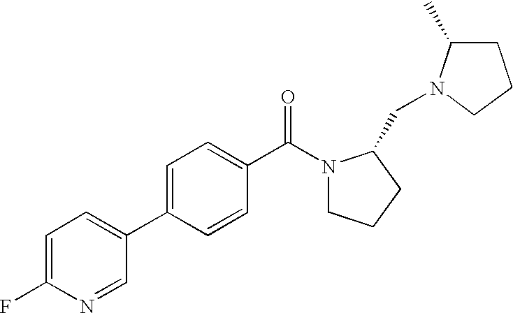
C1=C(F)N=CC(C2=CC=C(C(=O)N3CCCC3CN3C(C)CCC3)C=C2)=C1
